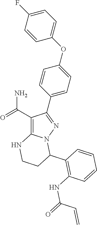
C1(C(=O)N)=C2N(N=C1C1=CC=C(OC3=CC=C(F)C=C3)C=C1)C(C1=C(NC(=O)C=C)C=CC=C1)CCN2
